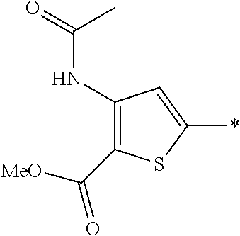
C1(C(=O)[MeO])=C(NC(=O)C)C=C(*)S1
